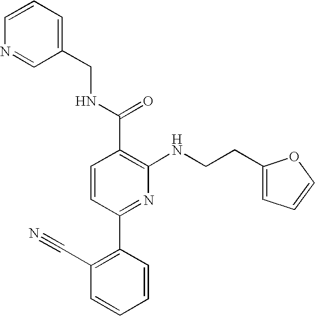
N1=CC(CNC(C2=C(NCCC3=CC=CO3)N=C(C3=C(C#N)C=CC=C3)C=C2)=O)=CC=C1
